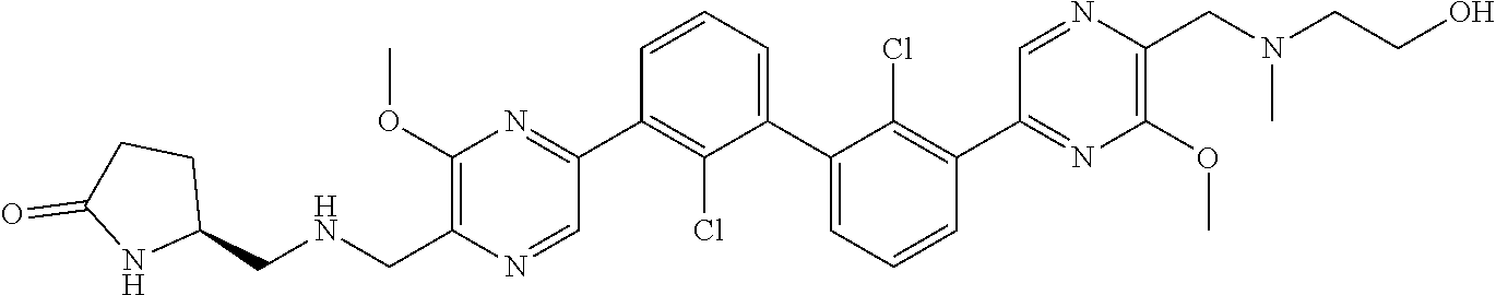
C1(C2=NC(OC)=C(CNCC3CCC(=O)N3)N=C2)=C(Cl)C(C2=CC=CC(C3=NC(OC)=C(CN(CCO)C)N=C3)=C2Cl)=CC=C1
